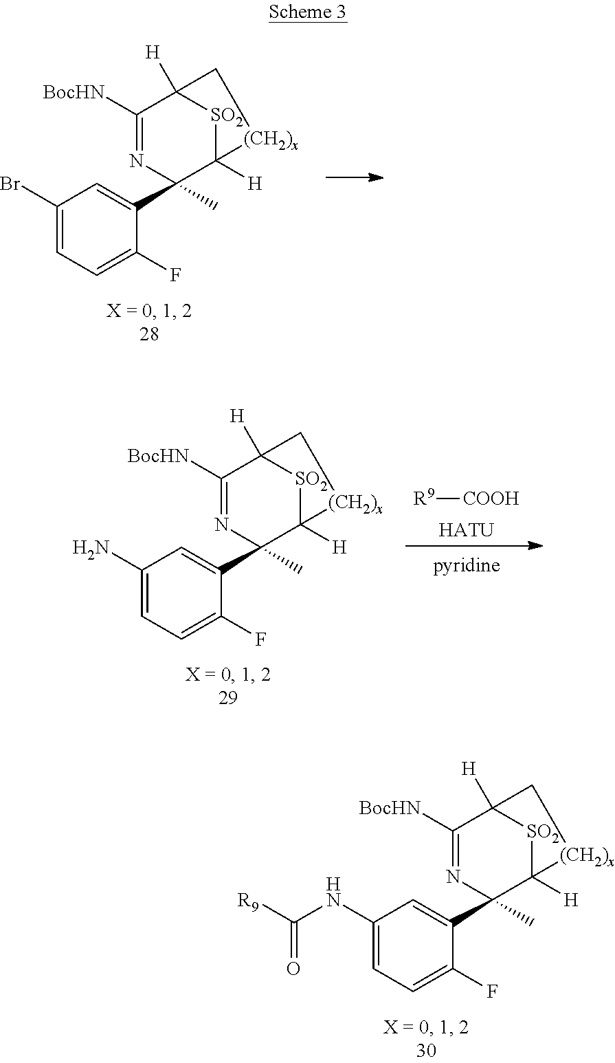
C1(Br)=CC=C(F)C(C2(C)C3([H])[SO2]C([H])(C([BocHN])=N2)C[(CH2)x]3)=C1.[HATU].[R9][COOH].C1(N)=CC=C(F)C(C2(C)C3([H])[SO2]C([H])(C([BocHN])=N2)C[(CH2)x]3)=C1.C1(NC([R9])=O)=CC=C(F)C(C2(C)C3([H])[SO2]C([H])(C([BocHN])=N2)C[(CH2)x]3)=C1
